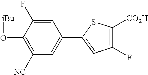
C1(O[iBu])=C([NC])C=C(C2=CC(F)=C([CO2H])S2)C=C1F
